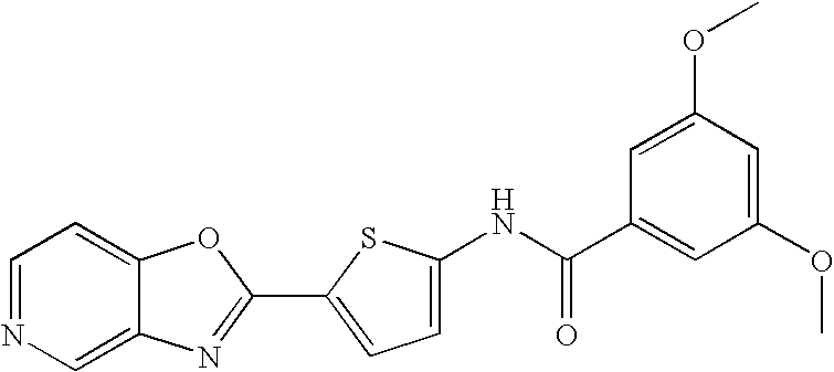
C1=NC=C2C(=C1)OC(C1=CC=C(NC(C3=CC(OC)=CC(OC)=C3)=O)S1)=N2
